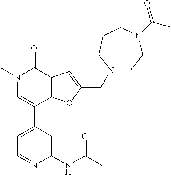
C1=C(C2=CN(C)C(=O)C3=C2OC(CN2CCN(C(C)=O)CCC2)=C3)C=C(NC(C)=O)N=C1
